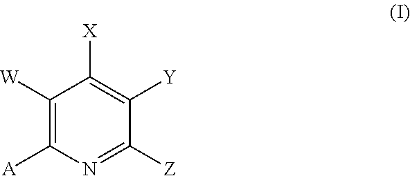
C1([W])=C([A])N=C([Z])C([Y])=C1[X]
